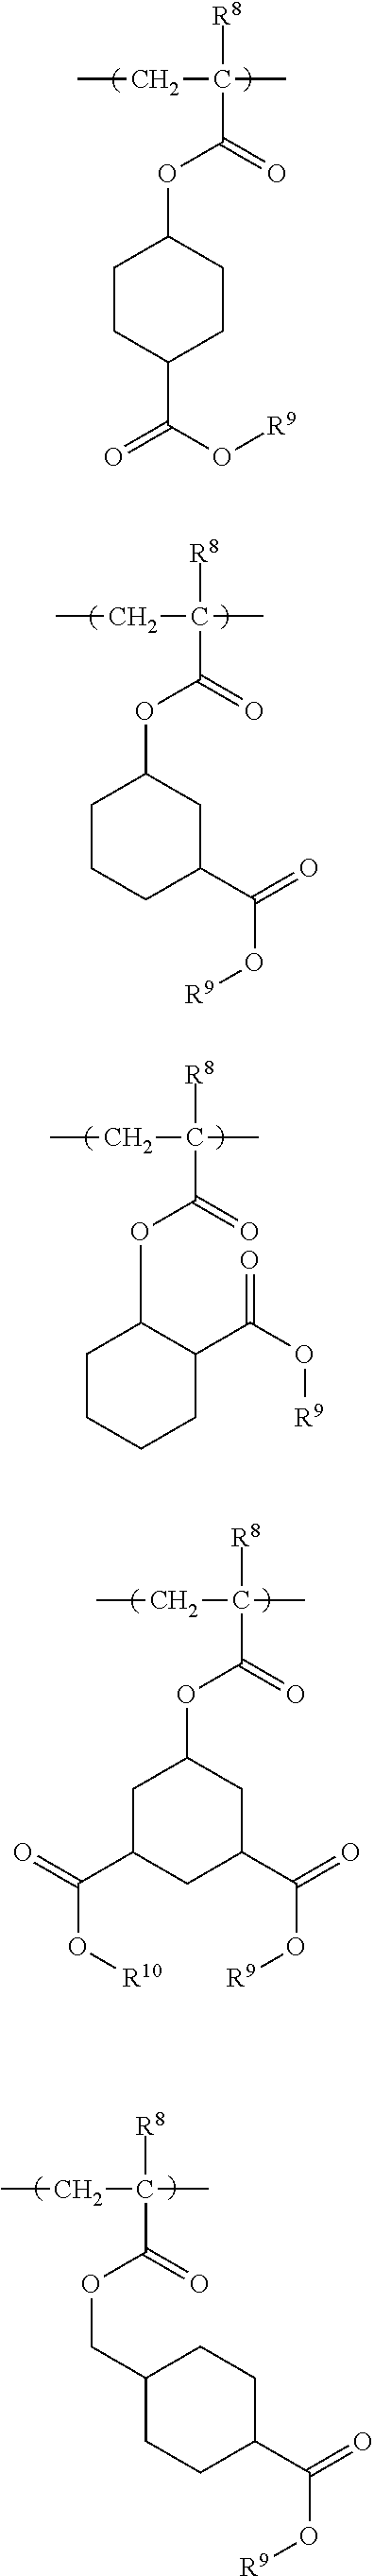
CCC(C)([R8])C(OC1CCC(C(=O)O[R9])CC1)=O.CCC(C)([R8])C(OC1CCCC(C(=O)O[R9])C1)=O.CCC(C)([R8])C(OC1CC(C(=O)O[R10])CC(C(=O)O[R9])C1)=O.CCC(C)([R8])C(OCC1CCC(C(=O)O[R9])CC1)=O.CCC(C)([R8])C(OC1CCCCC1C(O[R9])=O)=O
